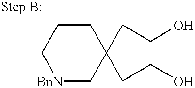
[BnN]1CC(CCO)(CCO)CCC1
